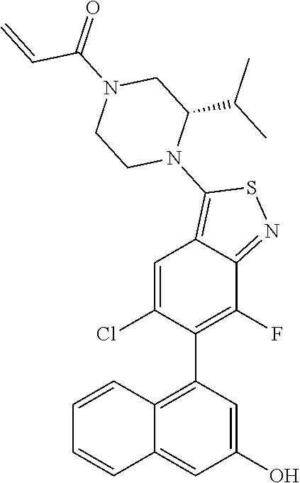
C1(O)=CC(C2=C(F)C3=NSC(N4C(C(C)C)CN(C(=O)C=C)CC4)=C3C=C2Cl)=C2C(=C1)C=CC=C2
